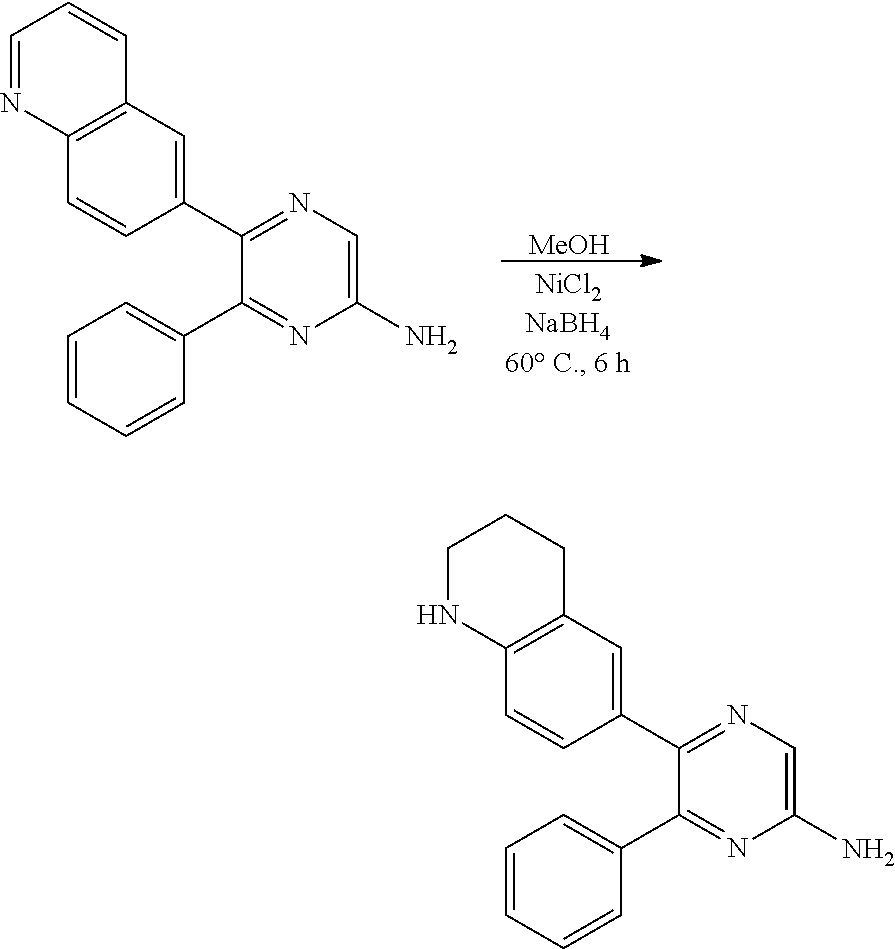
C12=C(C=CC(C3=NC=C(N)N=C3C3=CC=CC=C3)=C1)NCCC2.C12=C(C=CC(C3=NC=C(N)N=C3C3=CC=CC=C3)=C1)N=CC=C2.[MeOH]
